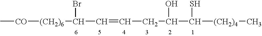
C[CO][(CH2)6]C(C=CCC(O)C([(CH2)4]C)S)Br
